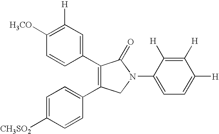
C1=CC(C2=C(C3=CC=C([CH3SO2])C=C3)CN(C3=CC=C([H])C([H])=C3[H])C2=O)=CC([H])=C1[H3CO]
